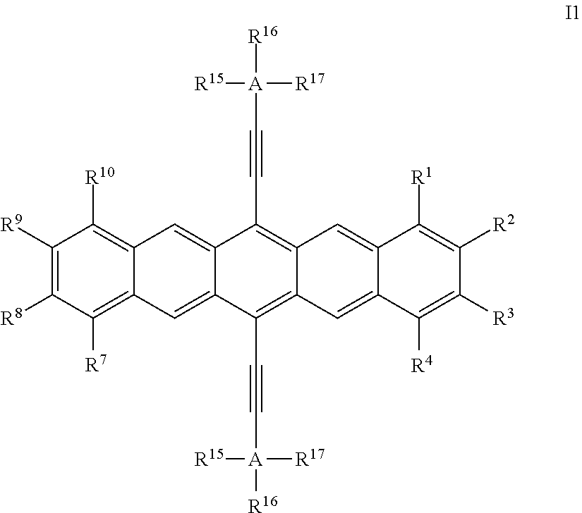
C1([R9])=C([R8])C([R7])=C2C(=C1[R10])C=C1C(=C2)C(C#C[A]([R15])([R17])[R16])=C2C(=C1C#C[A]([R15])([R17])[R16])C=C1C(=C2)C([R4])=C([R3])C([R2])=C1[R1]
